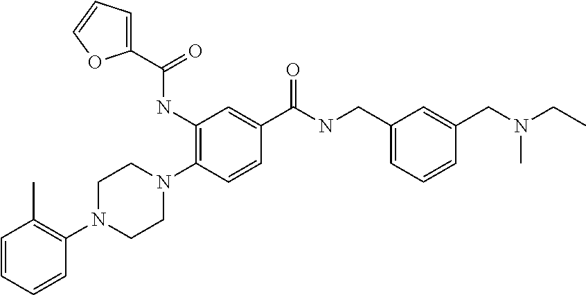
C1(NC(C2=CC=CO2)=O)=C(N2CCN(C3=C(C)C=CC=C3)CC2)C=CC(C(NCC2=CC=CC(CN(CC)C)=C2)=O)=C1
